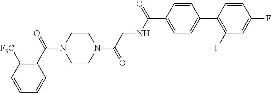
C1(C(=O)N2CCN(C(=O)CNC(=O)C3=CC=C(C4=C(F)C=C(F)C=C4)C=C3)CC2)=C([F3C])C=CC=C1
